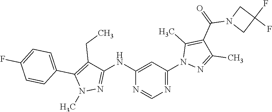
N(C1=NN(C)C(C2=CC=C(F)C=C2)=C1CC)C1=CC(N2N=C(C)C(C(=O)N3CC(F)(F)C3)=C2C)=NC=N1
